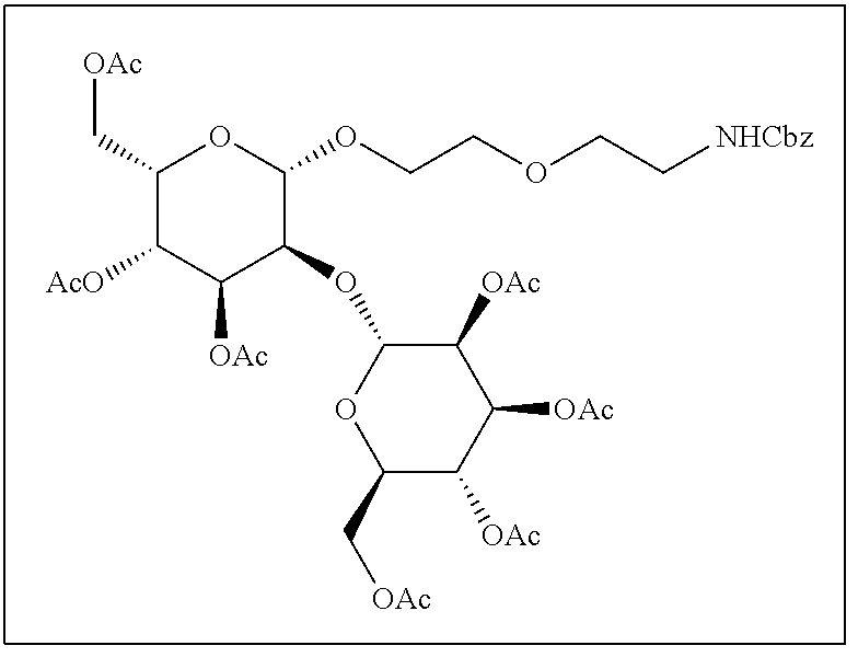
C1(C[OAc])C([AcO])C([OAc])C(OC2OC(C[OAc])C([OAc])C([OAc])C2[OAc])C(OCCOCC[NHCbz])O1
